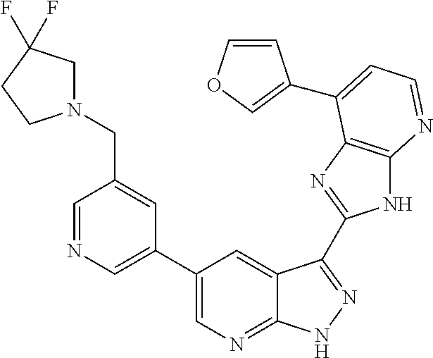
C1=NC=C(C2=CN=C3C(=C2)C(C2=NC4=C(N2)N=CC=C4C2=COC=C2)=NN3)C=C1CN1CC(F)(F)CC1
